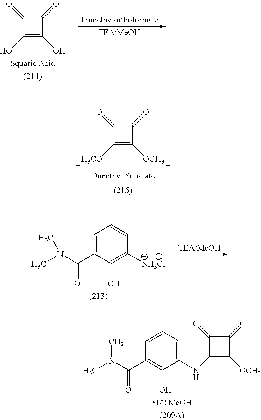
C1(O)=C(O)C(=O)C1=O.C1([H3CO])=C([OCH3])C(=O)C1=O.C1=C(C(N(C)C)=O)C(O)=C([NH3Cl])C=C1.C1=CC=C(NC2=C([OCH3])C(=O)C2=O)C(O)=C1C(N(C)C)=O
